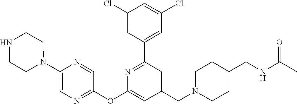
C1(Cl)=CC(C2=NC(OC3=NC=C(N4CCNCC4)N=C3)=CC(CN3CCC(CNC(C)=O)CC3)=C2)=CC(Cl)=C1
